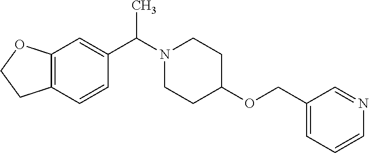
C1=NC=CC=C1COC1CCN(C(C2=CC3=C(CCO3)C=C2)C)CC1
